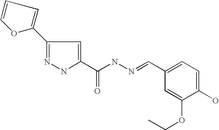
N1=C(C2=CC=CO2)C=C(C(NN=CC2=CC=C(O)C(OCC)=C2)=O)N1
